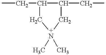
CCC1C(CC)C[N+](C)(C)C1
